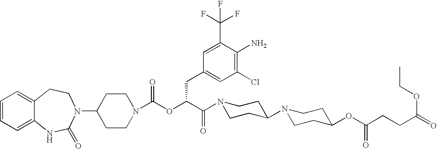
C1(N2C(=O)NC3=CC=CC=C3CC2)CCN(C(OC(C(=O)N2CCC(N3CCC(OC(CCC(=O)OCC)=O)CC3)CC2)CC2=CC(Cl)=C(N)C(C(F)(F)F)=C2)=O)CC1
